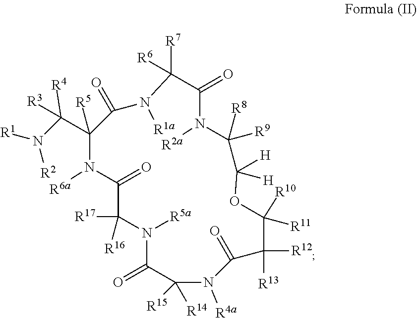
C1([R5])(C(N([R1])[R2])([R4])[R3])N([R6a])C(=O)C([R16])([R17])N([R5a])C(=O)C([R15])([R14])N([R4a])C(=O)C([R12])([R13])C([R10])([R11])OC([H])([H])C([R9])([R8])N([R2a])C(=O)C([R7])([R6])N([R1a])C1=O
